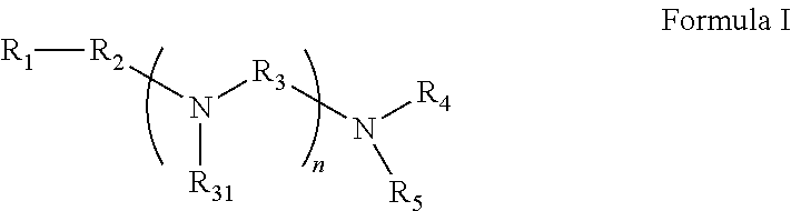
[R1][R2]N([R3]N([R4])[R5])[R31]
